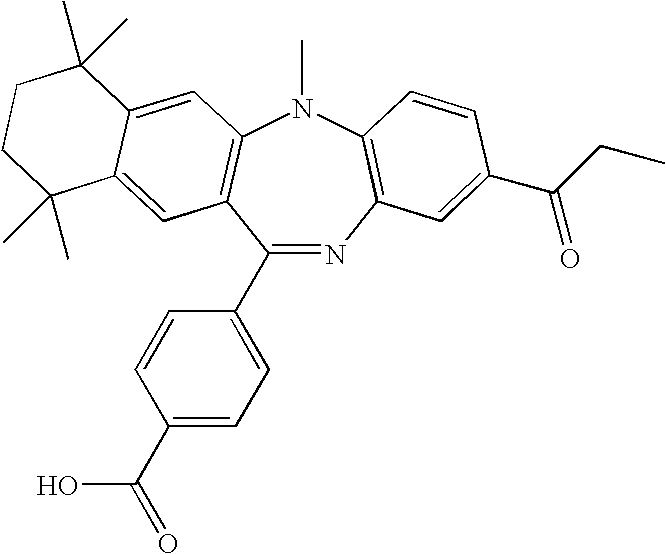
C1(C2=CC=C(C(O)=O)C=C2)=NC2=C(N(C)C3=C1C=C1C(=C3)C(C)(C)CCC1(C)C)C=CC(C(CC)=O)=C2
